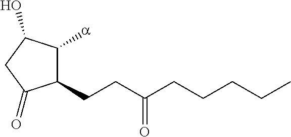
C1(CCC(CCCCC)=O)C([a])C(O)CC1=O
